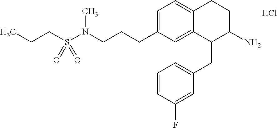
Cl.C1=C(CCCN(S(CCC)(=O)=O)C)C=C2C(=C1)CCC(N)C2CC1=CC=CC(F)=C1
